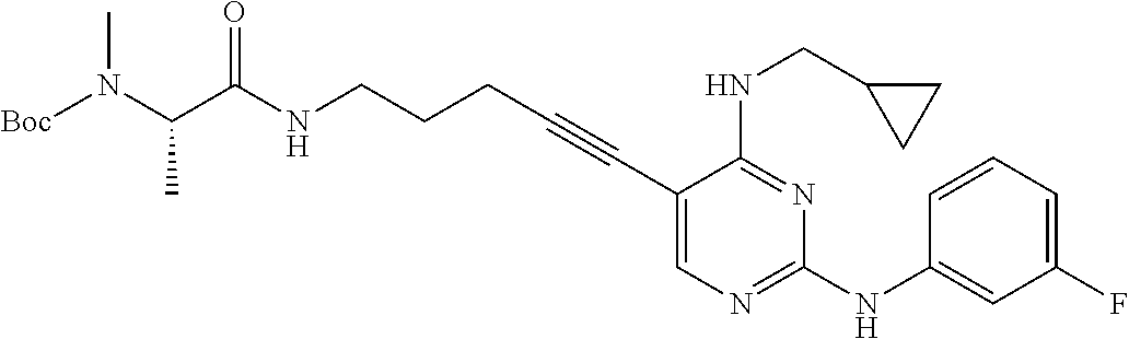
[Boc]N(C(C(NCCCC#CC1=CN=C(NC2=CC(F)=CC=C2)N=C1NCC1CC1)=O)C)C
